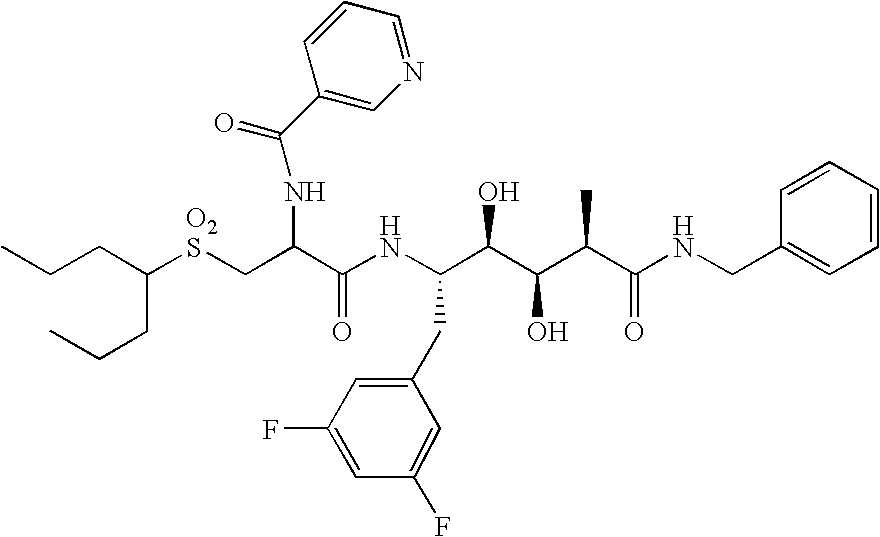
C(CC(CCC)[O2S]CC(C(NC(C(C(C(C(NCC1=CC=CC=C1)=O)C)O)O)CC1=CC(F)=CC(F)=C1)=O)NC(=O)C1=CN=CC=C1)C
